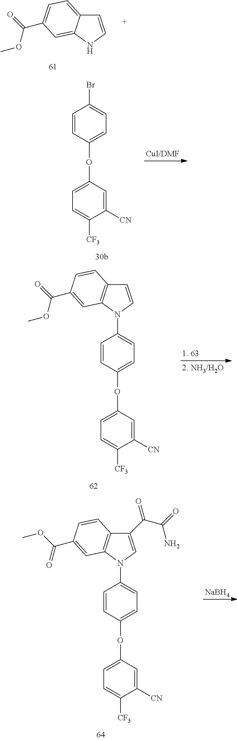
C1=CNC2=CC(C(OC)=O)=CC=C12.C1=CC(OC2=CC=C([CF3])C([CN])=C2)=CC=C1Br.C1=CC(OC2=CC=C([CF3])C([CN])=C2)=CC=C1N1C=CC2=C1C=C(C(OC)=O)C=C2.C1=CC(OC2=CC=C([CF3])C([CN])=C2)=CC=C1N1C=C(C(=O)C(N)=O)C2=C1C=C(C(=O)OC)C=C2.[NaBH4]
